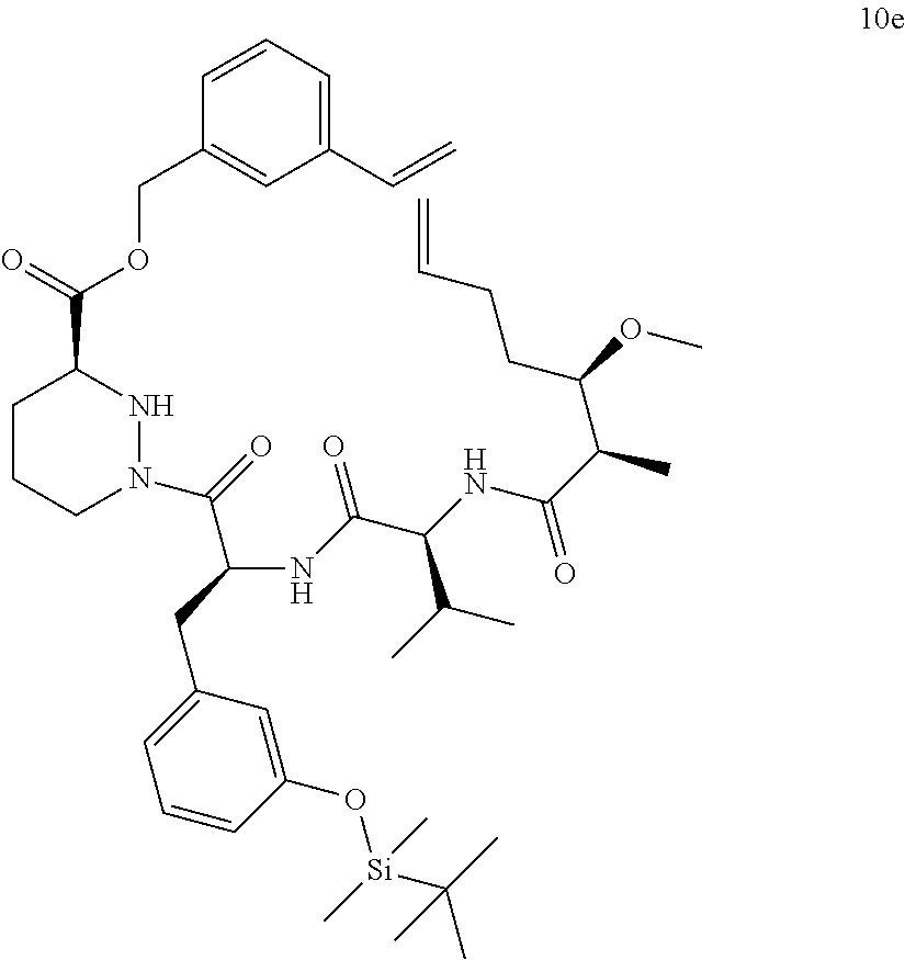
C1CCN(C(=O)C(CC2=CC=CC(O[Si](C(C)(C)C)(C)C)=C2)NC(C(NC(C(C(CCC=C)OC)C)=O)C(C)C)=O)NC1C(=O)OCC1=CC(C=C)=CC=C1
